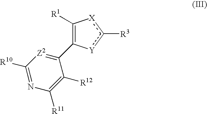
C1([R1])=C(C2=[Z2]C([R10])=NC([R11])=C2[R12])[Y]c([R3])[X]1
